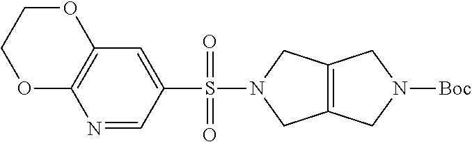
N1=CC(S(N2CC3=C(C2)CN([Boc])C3)(=O)=O)=CC2=C1OCCO2
